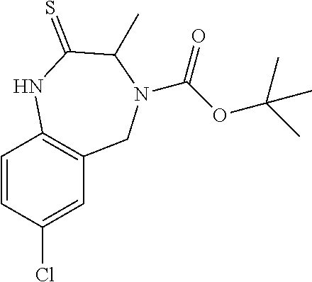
C1=CC(Cl)=CC2=C1NC(=S)C(C)N(C(OC(C)(C)C)=O)C2
